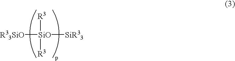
[R33SiO][SiO]([SiR33])([R3])[R3]
